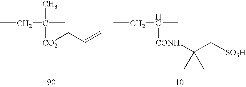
CCC(C)(C)[CO2]CC=C.CCC(C)[CONH]C(C[SO3H])(C)C
